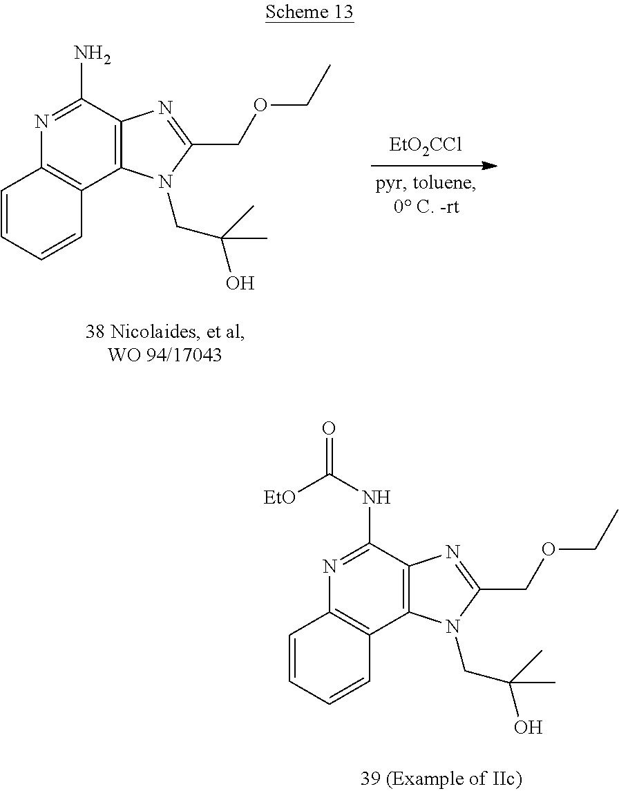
C12=C(C(N)=NC3=C1C=CC=C3)N=C(COCC)N2CC(O)(C)C.C12=C(C(NC(=O)[EtO])=NC3=C1C=CC=C3)N=C(COCC)N2CC(O)(C)C
